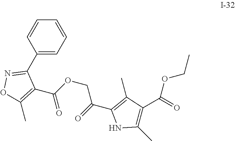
C1(C2=NOC(C)=C2C(=O)OCC(=O)C2=C(C)C(C(=O)OCC)=C(C)N2)=CC=CC=C1
